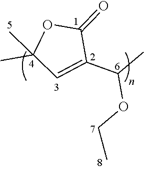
C1(C)(C)C=C(C(C)OCC)C(=O)O1
